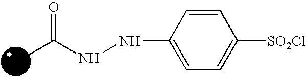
O=C(NNC1=CC=C([SO2Cl])C=C1)C
